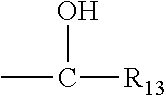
CC(O)[R13]
